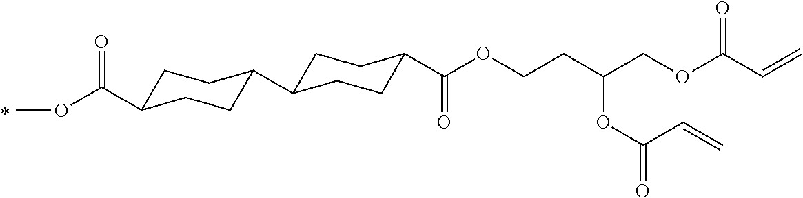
O=C(OC)C1CCC(C2CCC(C(OCCC(COC(C=C)=O)OC(=O)C=C)=O)CC2)CC1
